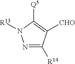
N1=C([R14])C([CHO])=C([Q5])N1[R13]
